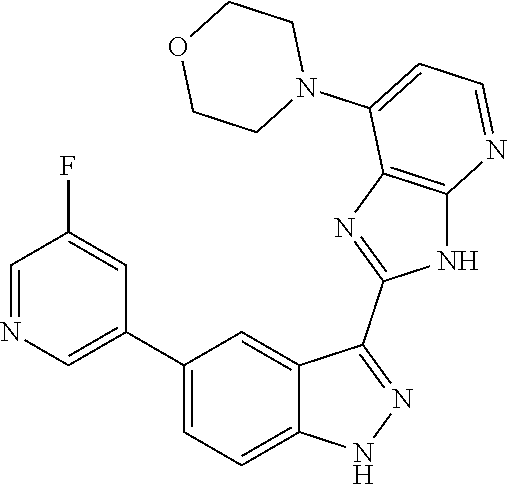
C1(C2=CC=C3C(=C2)C(C2=NC4=C(N2)N=CC=C4N2CCOCC2)=NN3)=CN=CC(F)=C1
